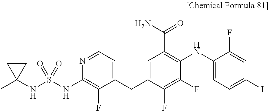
C1=NC(NS(NC2(C)CC2)(=O)=O)=C(F)C(CC2=CC(C(N)=O)=C(NC3=CC=C(I)C=C3F)C(F)=C2F)=C1
